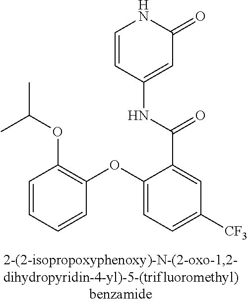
C1=CC(NC(C2=CC([CF3])=CC=C2OC2=C(OC(C)C)C=CC=C2)=O)=CC(=O)N1
